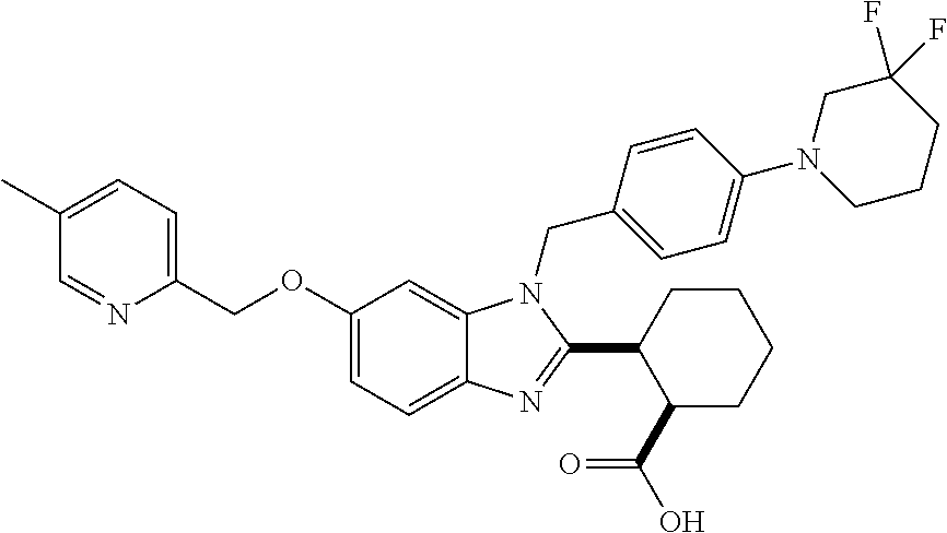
C1(COC2=CC=C3C(=C2)N(CC2=CC=C(N4CCCC(F)(F)C4)C=C2)C(C2C(C(O)=O)CCCC2)=N3)=CC=C(C)C=N1
